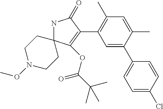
N1C2(C(OC(C(C)(C)C)=O)=C(C3=C(C)C=C(C)C(C4=CC=C(Cl)C=C4)=C3)C1=O)CCN(OC)CC2
